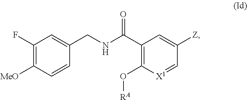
C1(F)=C([MeO])C=CC(CNC(C2=C(O[RA])[X1]=CC([Z])=C2)=O)=C1
